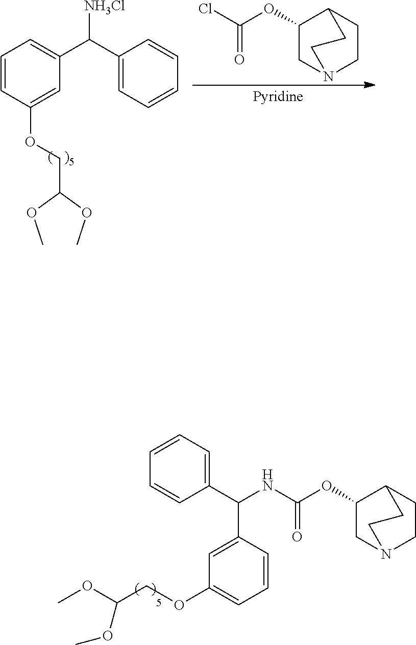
C1(OC(NC(C2=CC=CC=C2)C2=CC(OCC(OC)OC)=CC=C2)=O)CN2CCC1CC2.C1=CC(OCC(OC)OC)=CC(C(C2=CC=CC=C2)[NH3Cl])=C1.C1(OC(Cl)=O)CN2CCC1CC2
